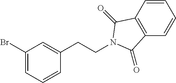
C1=CC2=C(C=C1)C(=O)N(CCC1=CC(Br)=CC=C1)C2=O
